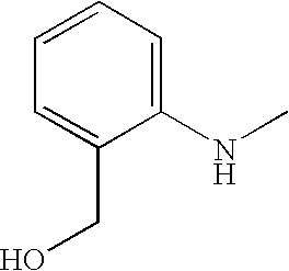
C1=CC=C(CO)C(NC)=C1
